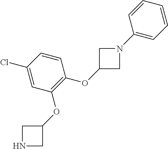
C1(OC2CNC2)=C(OC2CN(C3=CC=CC=C3)C2)C=CC(Cl)=C1
